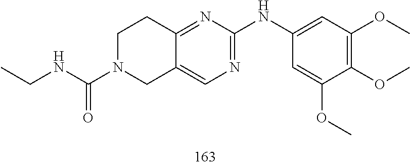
C12=CN=C(NC3=CC(OC)=C(OC)C(OC)=C3)N=C1CCN(C(NCC)=O)C2
